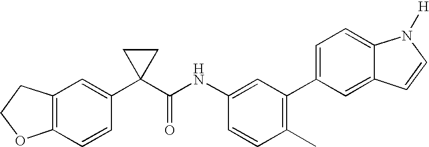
C1=CC(C)=C(C2=CC=C3C(=C2)C=CN3[H])C=C1NC(C1(C2=CC3=C(C=C2)OCC3)CC1)=O
